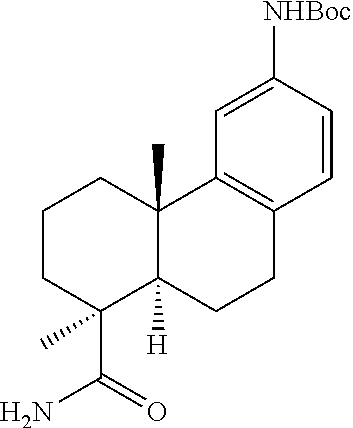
C1CC(C(=O)N)(C)C2([H])C(C)(C1)C1=C(CC2)C=CC([NHBoc])=C1
